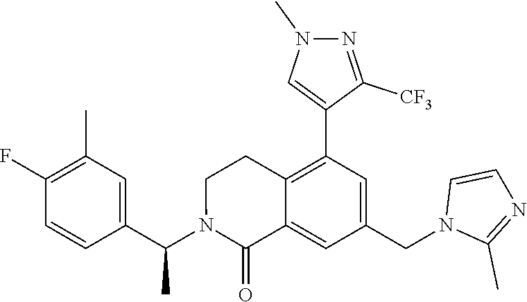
C1(C)=C(F)C=CC(C(N2C(=O)C3=CC(CN4C(C)=NC=C4)=CC(C4=CN(C)N=C4[CF3])=C3CC2)C)=C1
